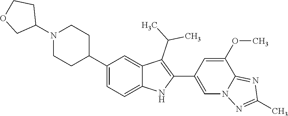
C1(C2CCN(C3CCOC3)CC2)=CC=C2C(=C1)C(C(C)C)=C(C1=CN3C(=NC(C)=N3)C(OC)=C1)N2
